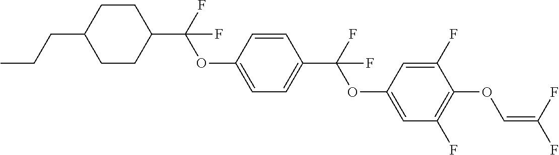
C1CC(C(F)(OC2=CC=C(C(F)(OC3=CC(F)=C(OC=C(F)F)C(F)=C3)F)C=C2)F)CCC1CCC
